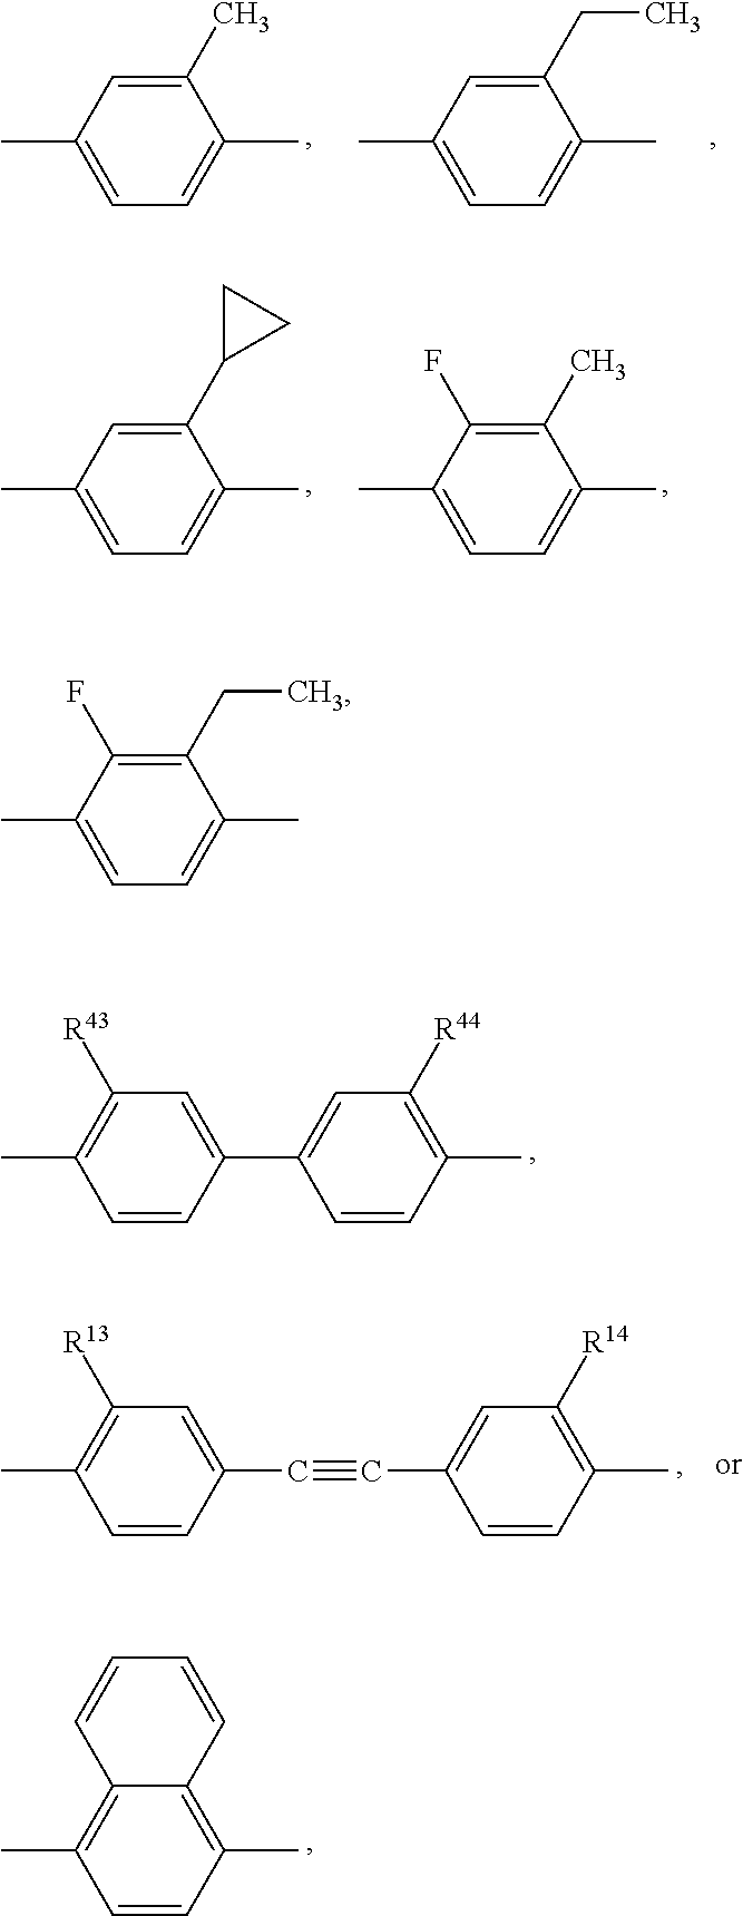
C1(C)=CC(C)=CC=C1C.C1(CC)=CC(C)=CC=C1C.C1(C2CC2)=CC(C)=CC=C1C.C1(C)=C(F)C(C)=CC=C1C.C1=C(C2=CC([R44])=C(C)C=C2)C=CC(C)=C1[R43].C1=C(C#CC2=CC([R14])=C(C)C=C2)C=CC(C)=C1[R13].C12=C(C)C=CC(C)=C1C=CC=C2.C1(CC)=C(F)C(C)=CC=C1C
